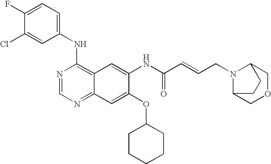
ClC1=CC(NC2=C3C(=NC=N2)C=C(OC2CCCCC2)C(NC(C=CCN2C4COCC2CC4)=O)=C3)=CC=C1F
